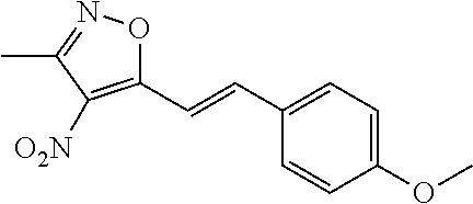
C1(C=CC2=CC=C(OC)C=C2)=C([O2N])C(C)=NO1
